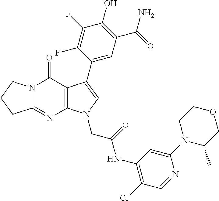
C12=NC3=C(C(=O)N1CCC2)C(C1=CC(C(=O)N)=C(O)C(F)=C1F)=CN3CC(=O)NC1=C(Cl)C=NC(N2C(C)COCC2)=C1
